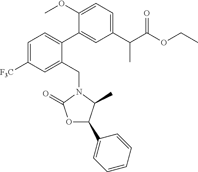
C1(OC)=CC=C(C(C(OCC)=O)C)C=C1C1=CC=C([F3C])C=C1CN1C(=O)OC(C2=CC=CC=C2)C1C
